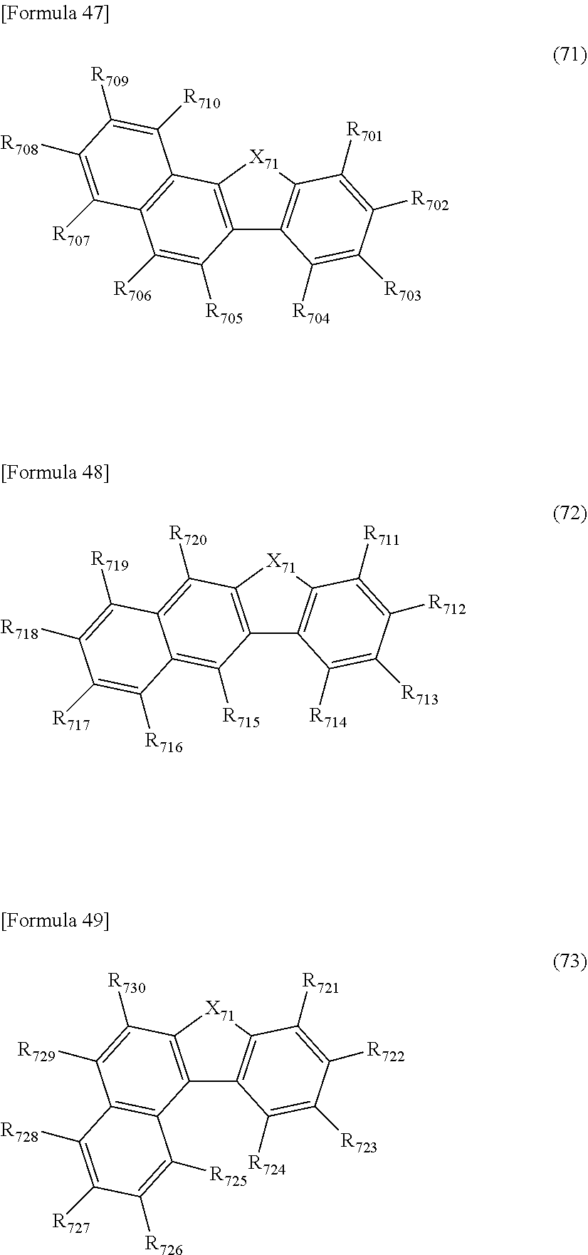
C12=C([X71]C3=C1C([R704])=C([R703])C([R702])=C3[R701])C1=C(C([R706])=C2[R705])C([R707])=C([R708])C([R709])=C1[R710].C12=C([X71]C3=C1C([R714])=C([R713])C([R712])=C3[R711])C([R720])=C1C(=C2[R715])C([R716])=C([R717])C([R718])=C1[R719].C12=C([X71]C3=C1C([R724])=C([R723])C([R722])=C3[R721])C([R730])=C([R729])C1=C2C([R725])=C([R726])C([R727])=C1[R728]
